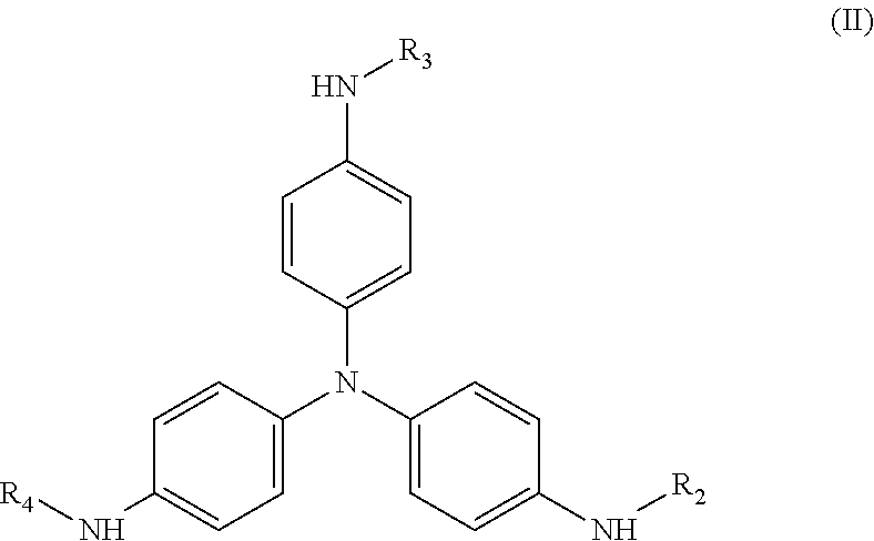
C1=CC(N[R4])=CC=C1N(C1=CC=C(N[R2])C=C1)C1=CC=C(N[R3])C=C1
